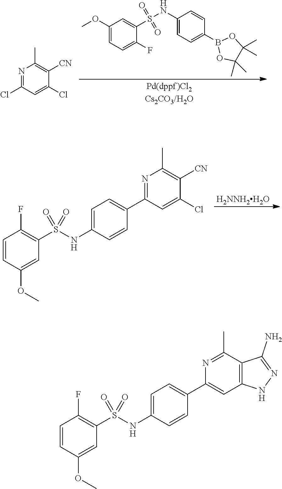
C1(OC)=CC=C(F)C(S(NC2=CC=C(B3OC(C)(C)C(C)(C)O3)C=C2)(=O)=O)=C1.N1=C(Cl)C=C(Cl)C([CN])=C1C.[H2NNH2H2O].C1=CC(OC)=CC(S(NC2=CC=C(C3=NC(C)=C([CN])C(Cl)=C3)C=C2)(=O)=O)=C1F.C1=CC(OC)=CC(S(NC2=CC=C(C3=CC4=C(C(C)=N3)C(N)=NN4)C=C2)(=O)=O)=C1F
